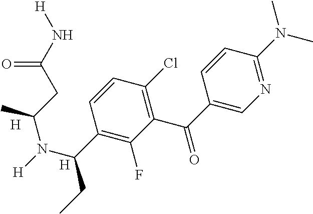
N1=C(N(C)C)C=CC(C(=O)C2=C(Cl)C=CC(C(N([H])C(CC(N[H])=O)C)CC)=C2F)=C1.[H].[H]
